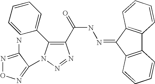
N1=C(N)C(N2N=NC(C(=O)NN=C3C4=C(C5=C3C=CC=C5)C=CC=C4)=C2C2=CC=CC=C2)=NO1
